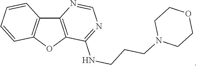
C12=C(OC3=C1C=CC=C3)C(NCCCN1CCOCC1)=NC=N2
